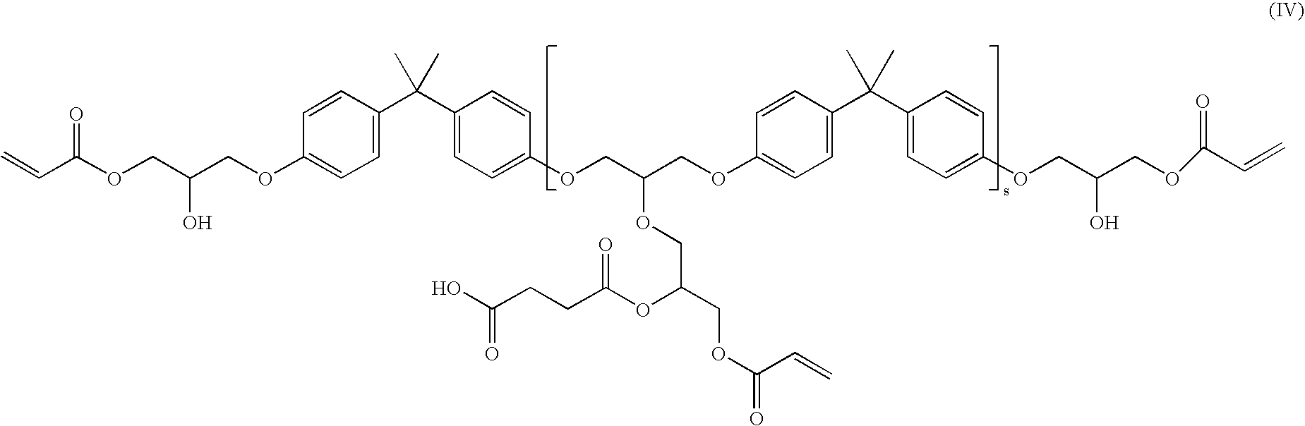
C=CC(OCC(COC1=CC=C(C(C2=CC=C(OCC(COC3=CC=C(C(C4=CC=C(OCC(COC(C=C)=O)O)C=C4)(C)C)C=C3)OCC(OC(=O)CCC(O)=O)COC(C=C)=O)C=C2)(C)C)C=C1)O)=O
